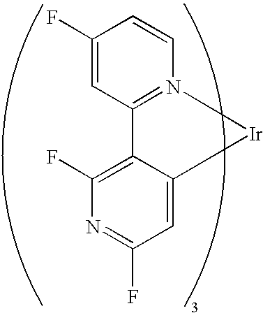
C1(F)=CC2=N(C=C1)[Ir]C1=CC(F)=NC(F)=C21
